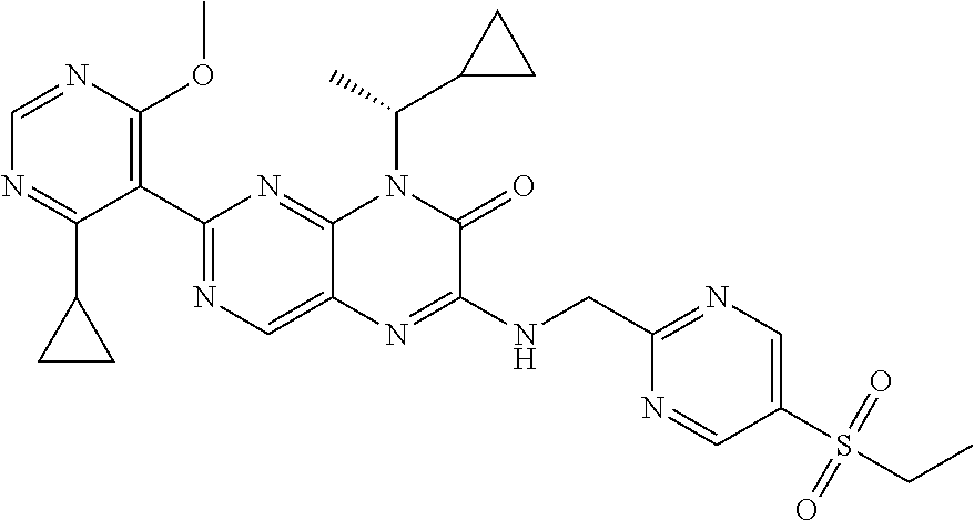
C1=NC(OC)=C(C2=NC=C3C(=N2)N(C(C2CC2)C)C(=O)C(NCC2=NC=C(S(=O)(=O)CC)C=N2)=N3)C(C2CC2)=N1
